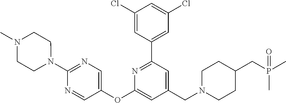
C1(Cl)=CC(C2=NC(OC3=CN=C(N4CCN(C)CC4)N=C3)=CC(CN3CCC(CP(C)(C)=O)CC3)=C2)=CC(Cl)=C1
